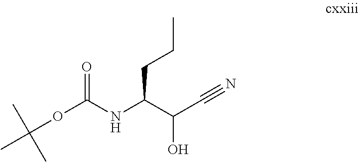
N(C(C(C#N)O)CCC)C(OC(C)(C)C)=O
